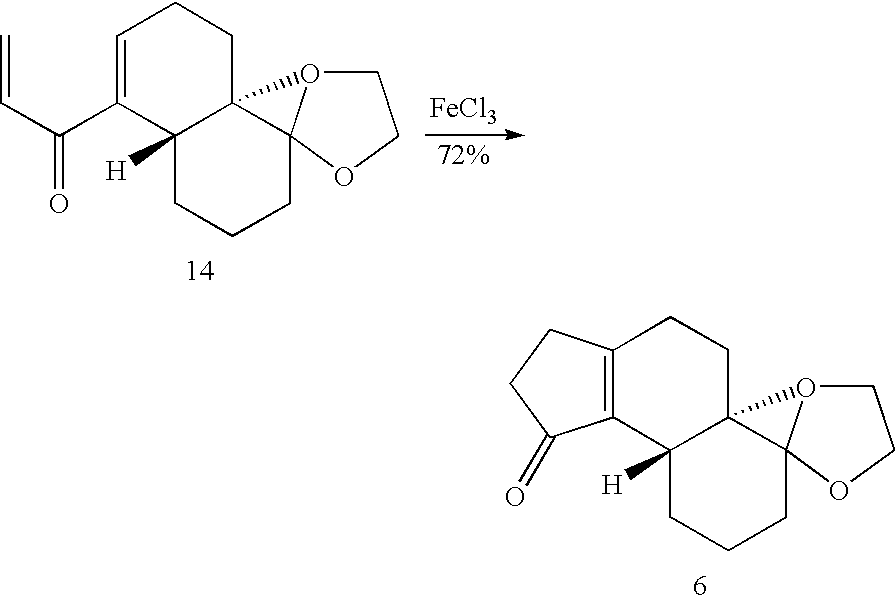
C1=C(C(C=C)=O)C2([H])C3(CC1)O1CCOC31CCC2.[FeCl3].C12=C(C3([H])C4(CC1)O1CCOC41CCC3)C(=O)CC2
